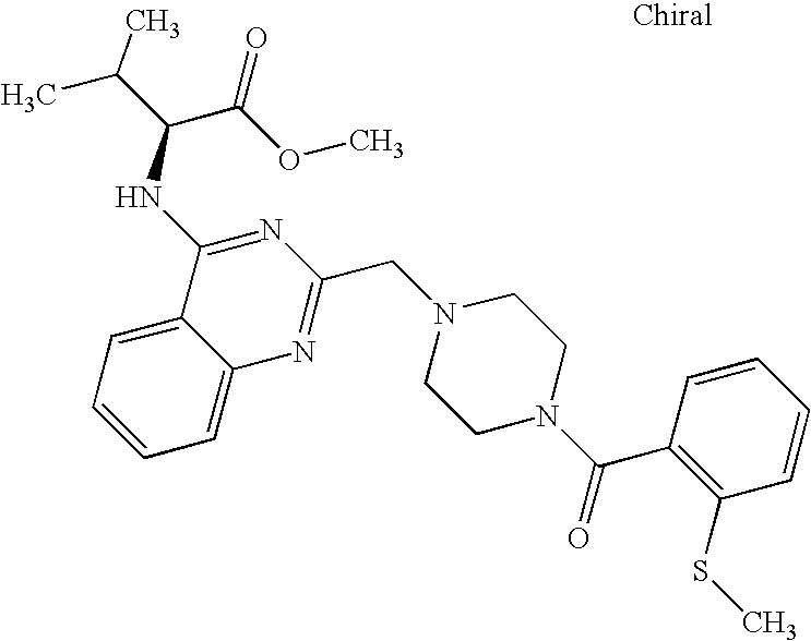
N1(CC2=NC3=CC=CC=C3C(NC(C(OC)=O)C(C)C)=N2)CCN(C(C2=C(SC)C=CC=C2)=O)CC1
